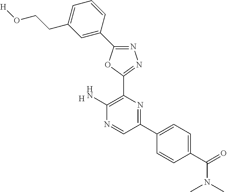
[H].C1(N)=C(C2=NN=C(C3=CC(CCO[H])=CC=C3)O2)N=C(C2=CC=C(C(N(C)C)=O)C=C2)C=N1
